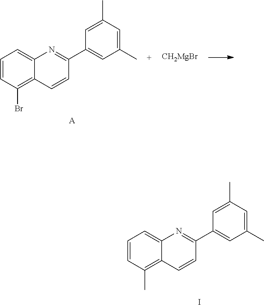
C1=CC(C)=C2C(=C1)N=C(C1=CC(C)=CC(C)=C1)C=C2.I.C1=CC(Br)=C2C(=C1)N=C(C1=CC(C)=CC(C)=C1)C=C2.[A].[CH2MgBr]
